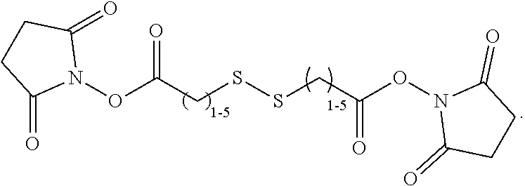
N1(OC(CSSCC(ON2C(=O)CCC2=O)=O)=O)C(=O)CCC1=O
